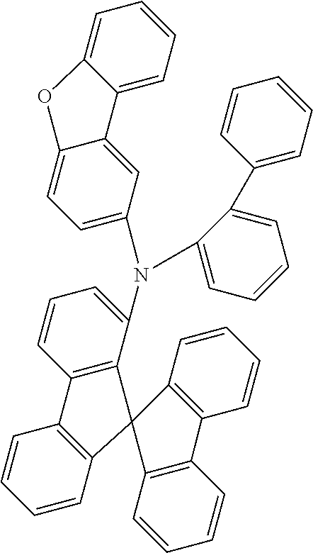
C12=C(C(N(C3=CC=C4C(=C3)C3=CC=CC=C3O4)C3=CC=CC=C3C3=CC=CC=C3)=CC=C1)C1(C3=C2C=CC=C3)C2=C(C3=C1C=CC=C3)C=CC=C2
